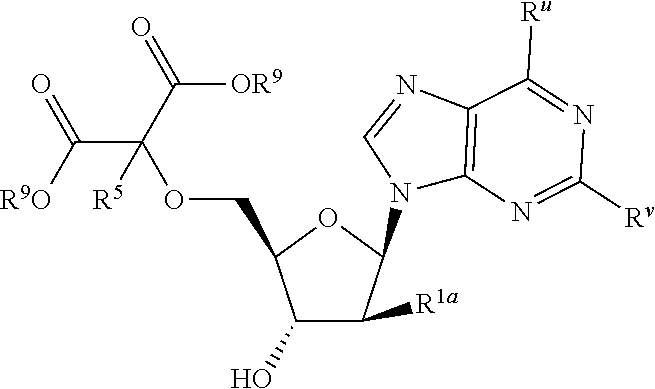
C1(O)C([R1a])C(N2C3=C(N=C2)C([Ru])=NC([Rv])=N3)OC1COC(C([R9O])=O)(C([OR9])=O)[R5]
